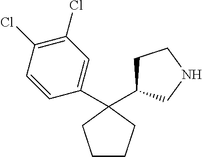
C1(C2(C3CCNC3)CCCC2)=CC(Cl)=C(Cl)C=C1
